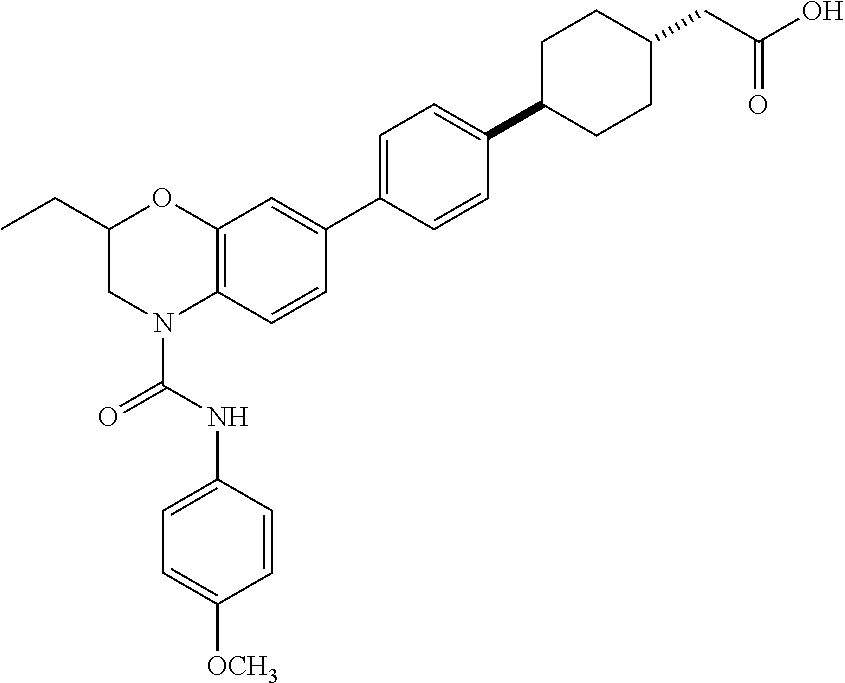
C12=C(C=CC(C3=CC=C(C4CCC(CC(O)=O)CC4)C=C3)=C1)N(C(NC1=CC=C([OCH3])C=C1)=O)CC(CC)O2
